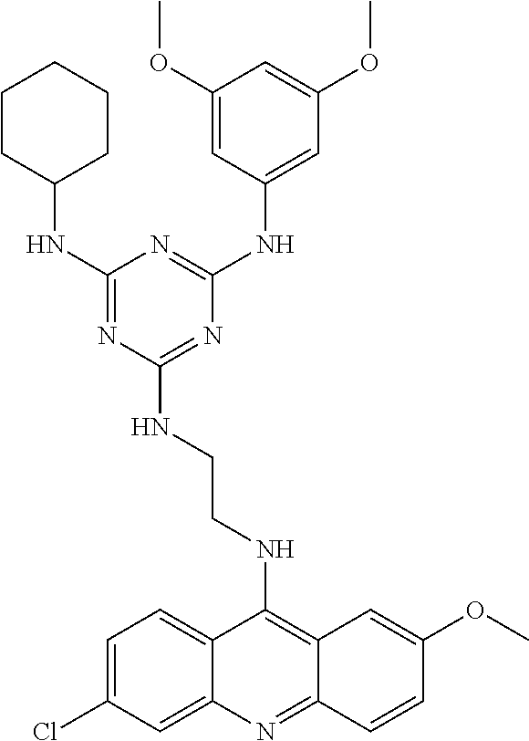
C(CNC1=NC(NC2=CC(OC)=CC(OC)=C2)=NC(NC2CCCCC2)=N1)NC1=C2C(=NC3=CC(Cl)=CC=C13)C=CC(OC)=C2
